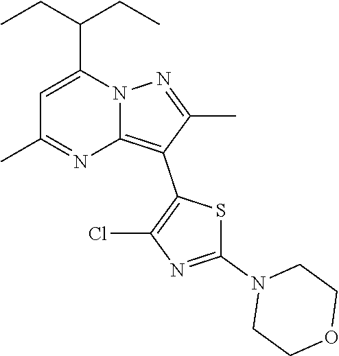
C1(C(CC)CC)=CC(C)=NC2=C(C3=C(Cl)N=C(N4CCOCC4)S3)C(C)=NN12
